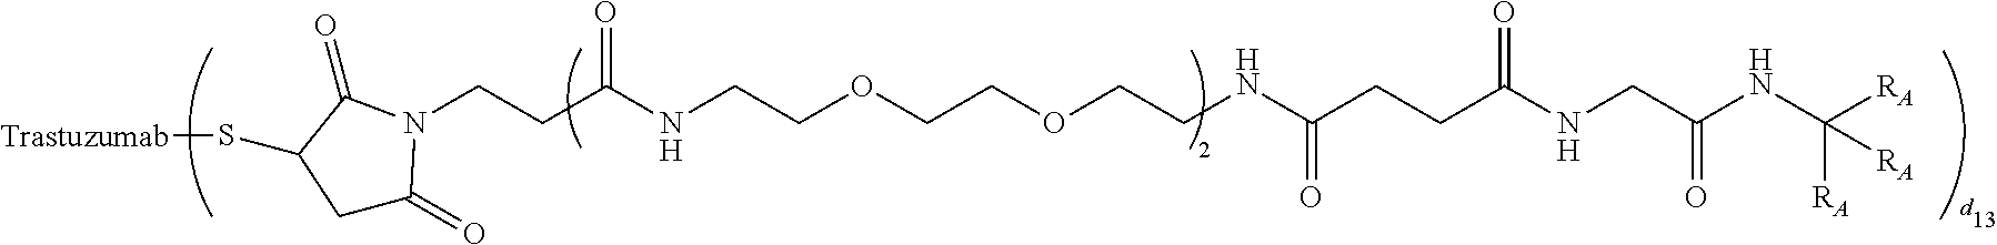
C(CC(NCCOCCOCCNC(CCC(NCC(NC([RA])([RA])[RA])=O)=O)=O)=O)N1C(=O)CC(S[Trastuzumab])C1=O
